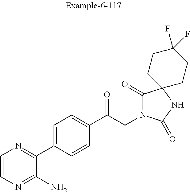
C1=CN=C(C2=CC=C(C(CN3C(=O)C4(NC3=O)CCC(F)(F)CC4)=O)C=C2)C(N)=N1
